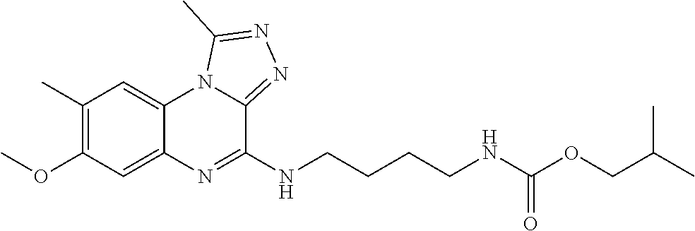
COC1=C(C)C=C2C(=C1)N=C(NCCCCNC(OCC(C)C)=O)C1=NN=C(C)N21
